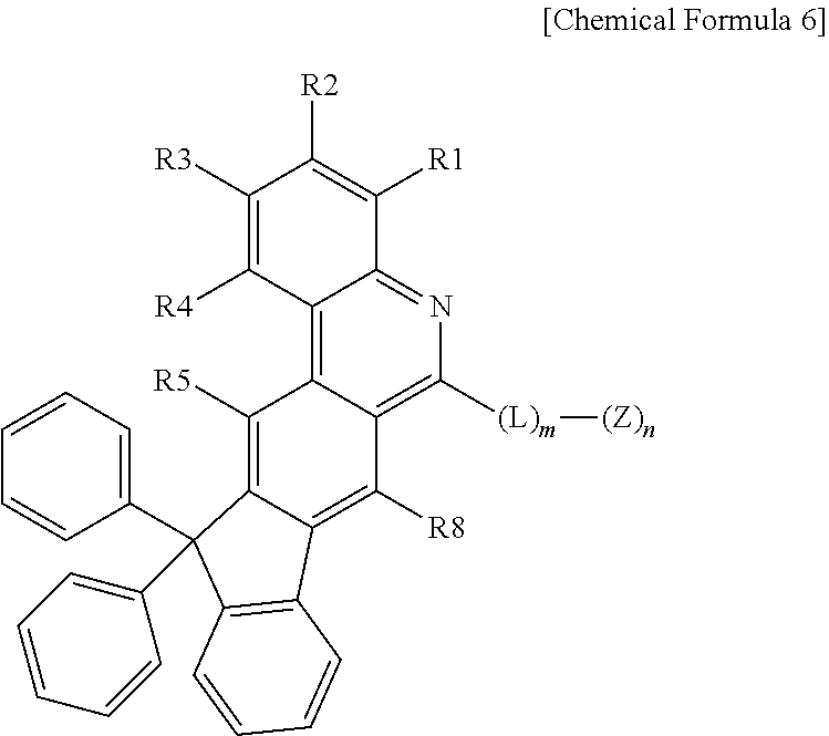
C12=C3C(=C([(L)m][(Z)n])N=C1C([R1])=C([R2])C([R3])=C2[R4])C([R8])=C1C(=C3[R5])C(C2=CC=CC=C2)(C2=CC=CC=C2)C2=C1C=CC=C2
